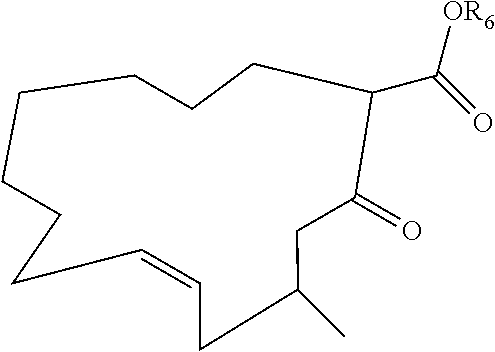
C1CCCC(C([OR6])=O)C(=O)CC(C)CC=CCCC1
